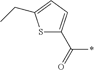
S1C(C(=O)*)=CC=C1CC
